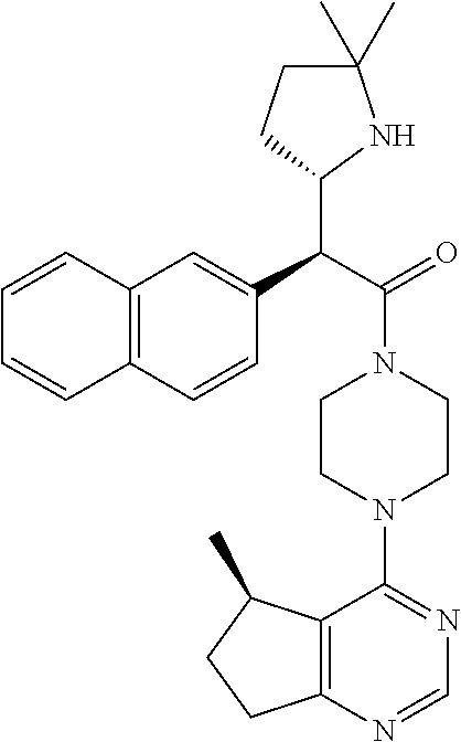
C12=C(C=CC(C(C(=O)N3CCN(C4=NC=NC5=C4C(C)CC5)CC3)C3NC(C)(C)CC3)=C1)C=CC=C2
